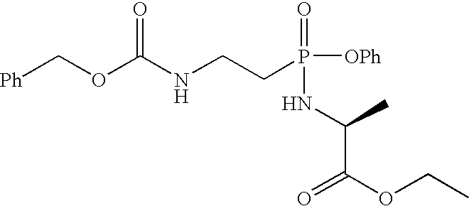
[OPh]P(=O)(CCNC(OC[Ph])=O)NC(C(=O)OCC)C
